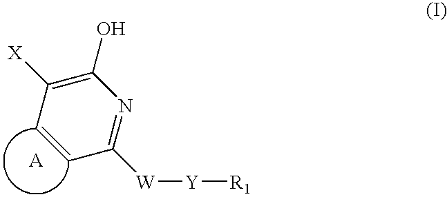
C1(O)=C([X])C=CC([W][Y][R1])=N1
